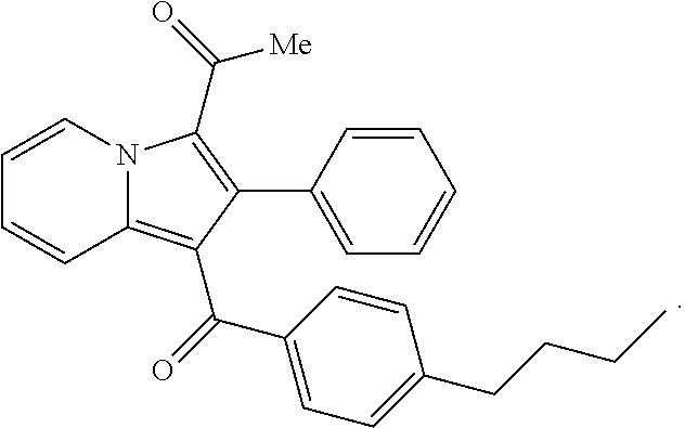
C1=CN2C(=C(C(=O)C3=CC=C(CCCC)C=C3)C(C3=CC=CC=C3)=C2C(=O)[Me])C=C1
